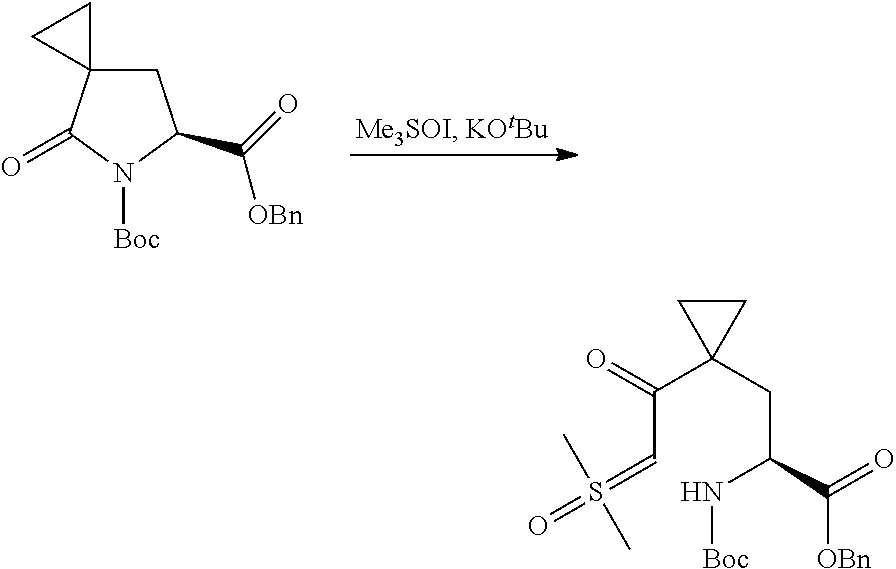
C1C2(C(=O)N([Boc])C1C(=O)[OBn])CC2.C(C=S(=O)(C)C)(C1(CC(N[Boc])C(=O)[OBn])CC1)=O
